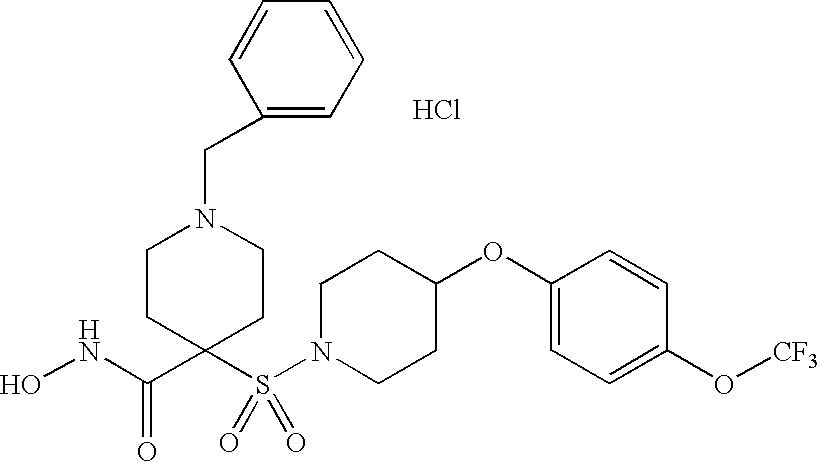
C(=O)(C1(S(N2CCC(OC3=CC=C(O[CF3])C=C3)CC2)(=O)=O)CCN(CC2=CC=CC=C2)CC1)NO.Cl
